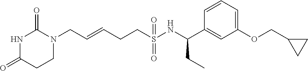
N1C(=O)CCN(CC=CCCS(NC(C2=CC(OCC3CC3)=CC=C2)CC)(=O)=O)C1=O
